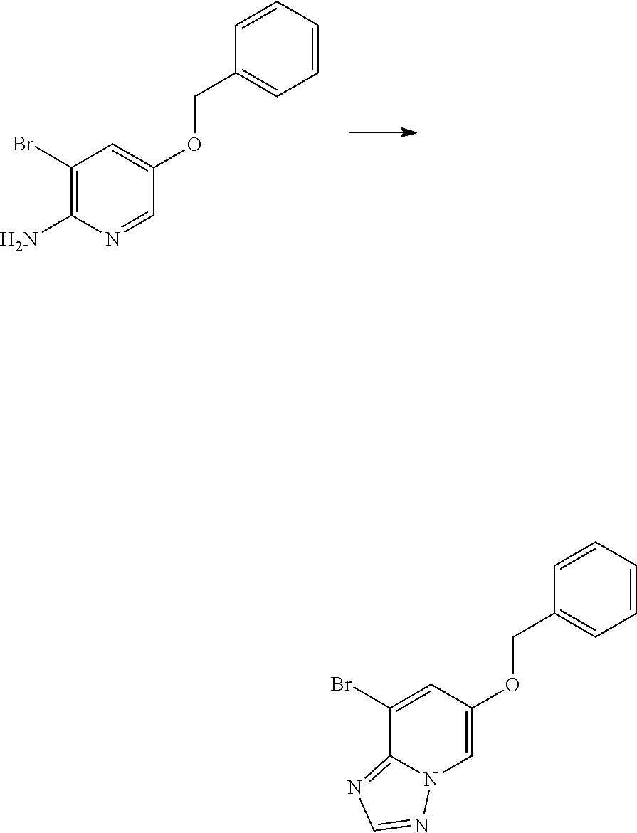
C1(Br)=C(N)N=CC(OCC2=CC=CC=C2)=C1.C1(Br)=CC(OCC2=CC=CC=C2)=CN2C1=NC=N2
